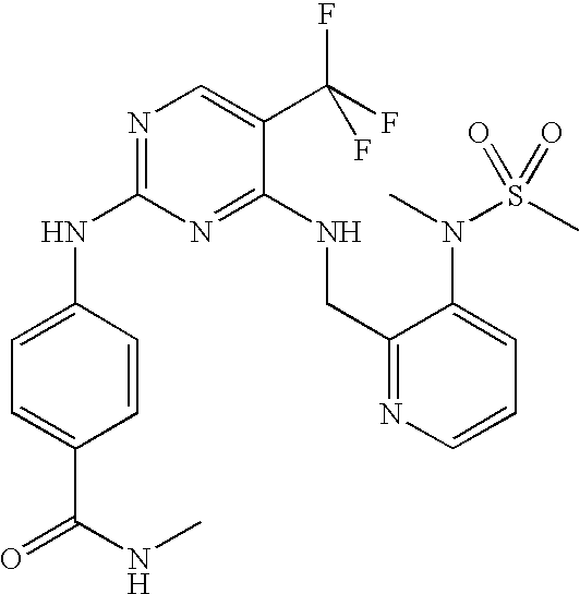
C1(NC2=CC=C(C(=O)NC)C=C2)=NC=C(C(F)(F)F)C(NCC2=NC=CC=C2N(C)S(C)(=O)=O)=N1
